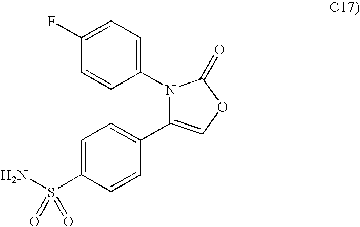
C1=CC(N2C(C3=CC=C(S(N)(=O)=O)C=C3)=COC2=O)=CC=C1F
